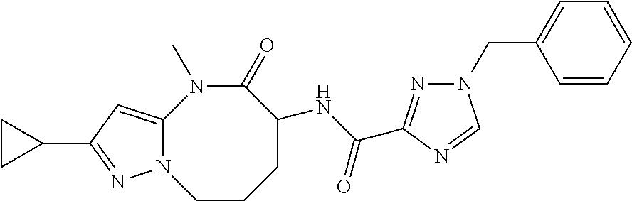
N12C(=CC(C3CC3)=N1)N(C)C(=O)C(NC(=O)C1=NN(CC3=CC=CC=C3)C=N1)CCC2
